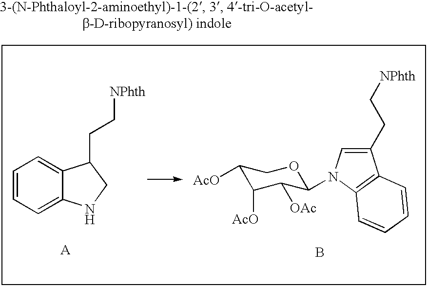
C1([AcO])C([AcO])C([OAc])C(N2C=C(CC[NPhth])C3=C2C=CC=C3)OC1.B.C1=CC=C2C(=C1)C(CC[NPhth])CN2.[A]
